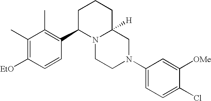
C1(C)=C([EtO])C=CC(C2N3C([H])(CCC2)CN(C2=CC=C(Cl)C([OMe])=C2)CC3)=C1C
